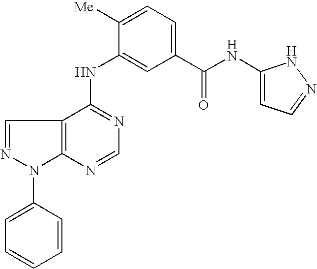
C12=C(C(NC3=CC(C(NC4=CC=NN4)=O)=CC=C3[Me])=NC=N1)C=NN2C1=CC=CC=C1
